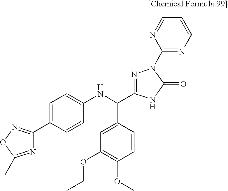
N1=C(C)ON=C1C1=CC=C(NC(C2=CC(OCC)=C(OC)C=C2)C2=NN(C3=NC=CC=N3)C(=O)N2)C=C1
